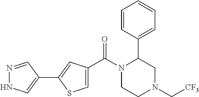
N1=CC(C2=CC(C(N3CCN(C[CF3])CC3C3=CC=CC=C3)=O)=CS2)=CN1
